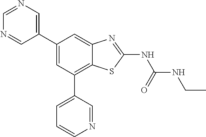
C1(C2=CN=CN=C2)=CC(C2=CC=CN=C2)=C2C(=C1)N=C(NC(=O)NCC)S2
